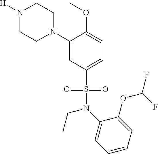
N1([H])CCN(C2=CC(S(=O)(=O)N(C3=CC=CC=C3OC(F)F)CC)=CC=C2OC)CC1
